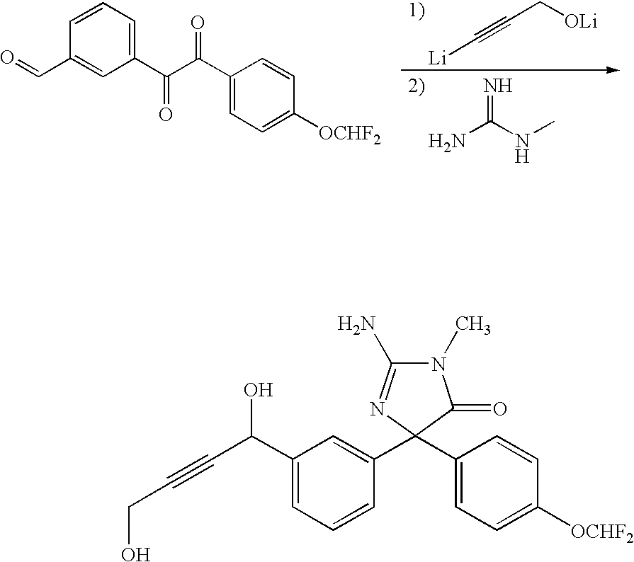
[Li]C#CC[OLi].NC(NC)=N.O=CC1=CC(C(C(C2=CC=C([OCHF2])C=C2)=O)=O)=CC=C1.C(O)C#CC(O)C1=CC=CC(C2(C3=CC=C([OCHF2])C=C3)N=C(N)N(C)C2=O)=C1
